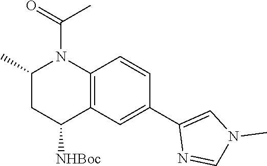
C(N1C(C)CC([NHBoc])C2=C1C=CC(C1=CN(C)C=N1)=C2)(=O)C
